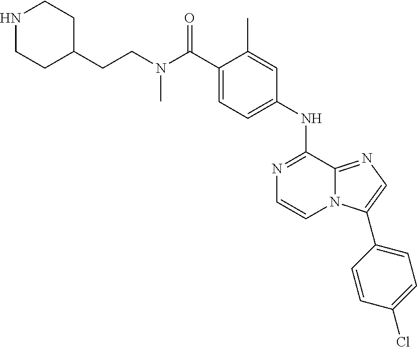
C(CN(C(C1=CC=C(NC2=NC=CN3C2=NC=C3C2=CC=C(Cl)C=C2)C=C1C)=O)C)C1CCNCC1
